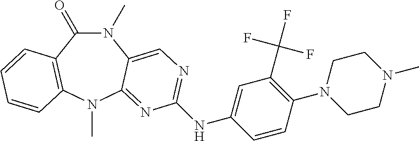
N1(C)C(=O)C2=C(N(C)C3=NC(NC4=CC(C(F)(F)F)=C(N5CCN(C)CC5)C=C4)=NC=C13)C=CC=C2
